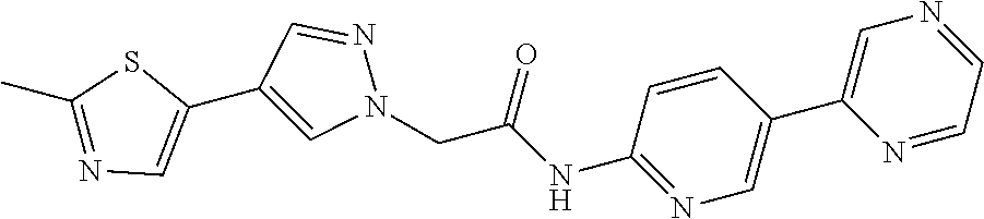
C1(C2=CN(CC(NC3=NC=C(C4=CN=CC=N4)C=C3)=O)N=C2)=CN=C(C)S1
